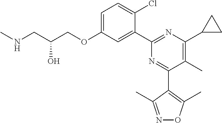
C1=C(OCC(CNC)O)C=C(C2=NC(C3CC3)=C(C)C(C3=C(C)ON=C3C)=N2)C(Cl)=C1
